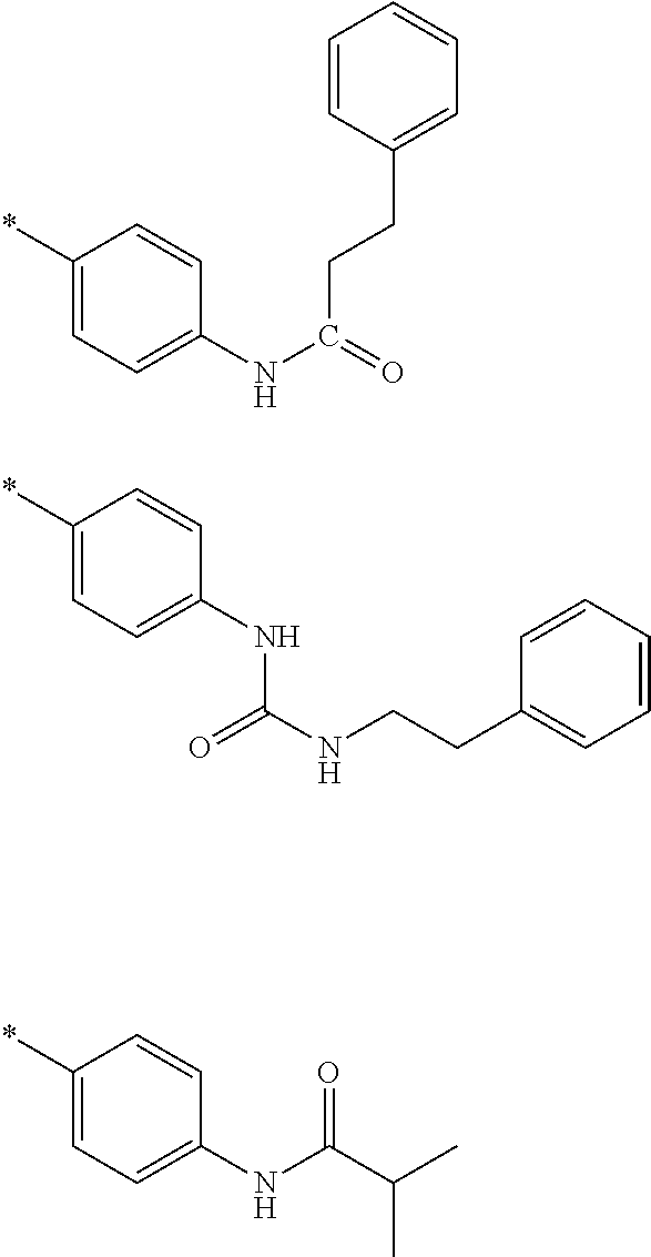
C1=CC(CCC(NC2=CC=C(*)C=C2)=O)=CC=C1.C1(*)=CC=C(NC(NCCC2=CC=CC=C2)=O)C=C1.C1(*)=CC=C(NC(C(C)C)=O)C=C1
